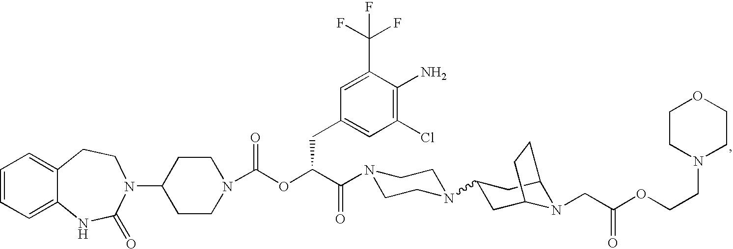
C1=CC=C2C(=C1)CCN(C1CCN(C(OC(C(=O)N3CCN(C4CC5N(CC(OCCN6CCOCC6)=O)C(C4)CC5)CC3)CC3=CC(Cl)=C(N)C(C(F)(F)F)=C3)=O)CC1)C(=O)N2
